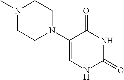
N1(C)CCN(C2=CNC(=O)NC2=O)CC1
